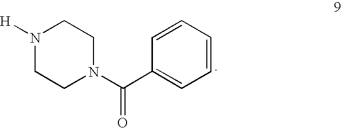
O=C(N1CCN([H])CC1)C1=CC=CC=C1
